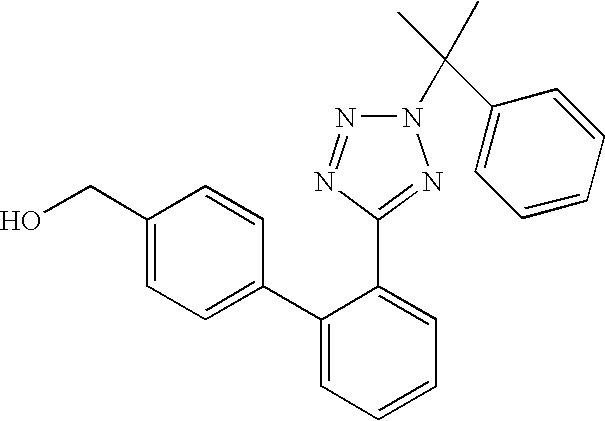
C1(CO)=CC=C(C2=CC=CC=C2C2=NN(C(C)(C)C3=CC=CC=C3)N=N2)C=C1
